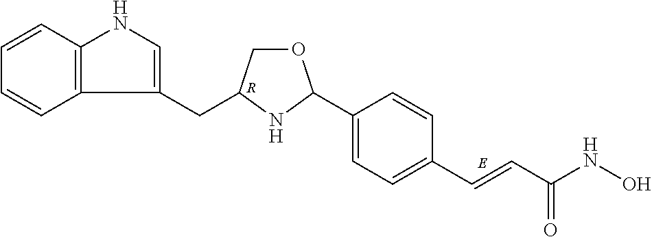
C12=C(C=CC=C1)NC=C2CC1COC(C2=CC=C(C=CC(NO)=O)C=C2)N1.[R]
